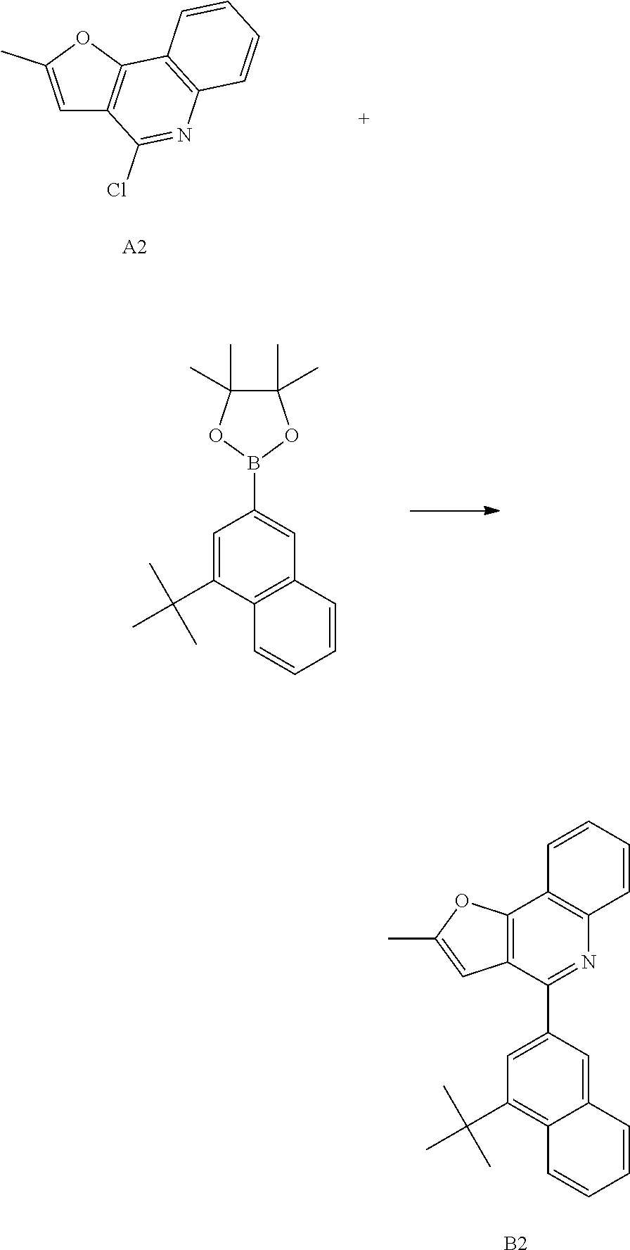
C1=C(C)OC2=C1C(Cl)=NC1=C2C=CC=C1.[A2].C1=C(C(C)(C)C)C2=C(C=C1B1OC(C)(C)C(C)(C)O1)C=CC=C2.C1(C(C)(C)C)=C2C(=CC(C3=NC4=C(C5=C3C=C(C)O5)C=CC=C4)=C1)C=CC=C2.[B2]
